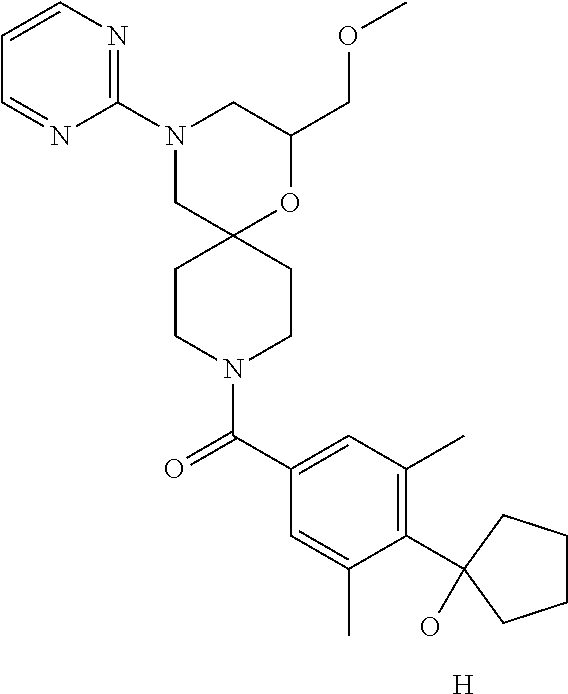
C1(COC)OC2(CN(C3=NC=CC=N3)C1)CCN(C(C1=CC(C)=C(C3(O)CCCC3)C(C)=C1)=O)CC2.[H]
